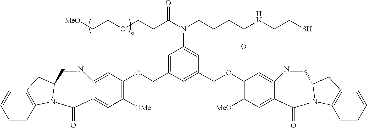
C1=C2C(=CC([OMe])=C1OCC1=CC(N(CCCC(NCCS)=O)C(CCOCC[MeO])=O)=CC(COC3=C([MeO])C=C4C(=C3)N=CC3N(C4=O)C4=C(C=CC=C4)C3)=C1)C(=O)N1C3=C(C=CC=C3)CC1C=N2
